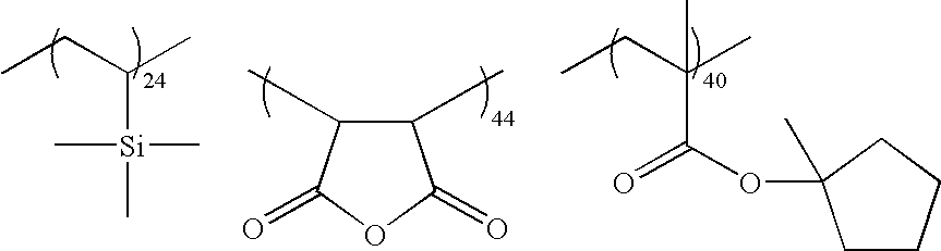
CCC(C)[Si](C)(C)C.C1(C)C(C)C(=O)OC1=O.CCC(C)(C(OC1(C)CCCC1)=O)C
